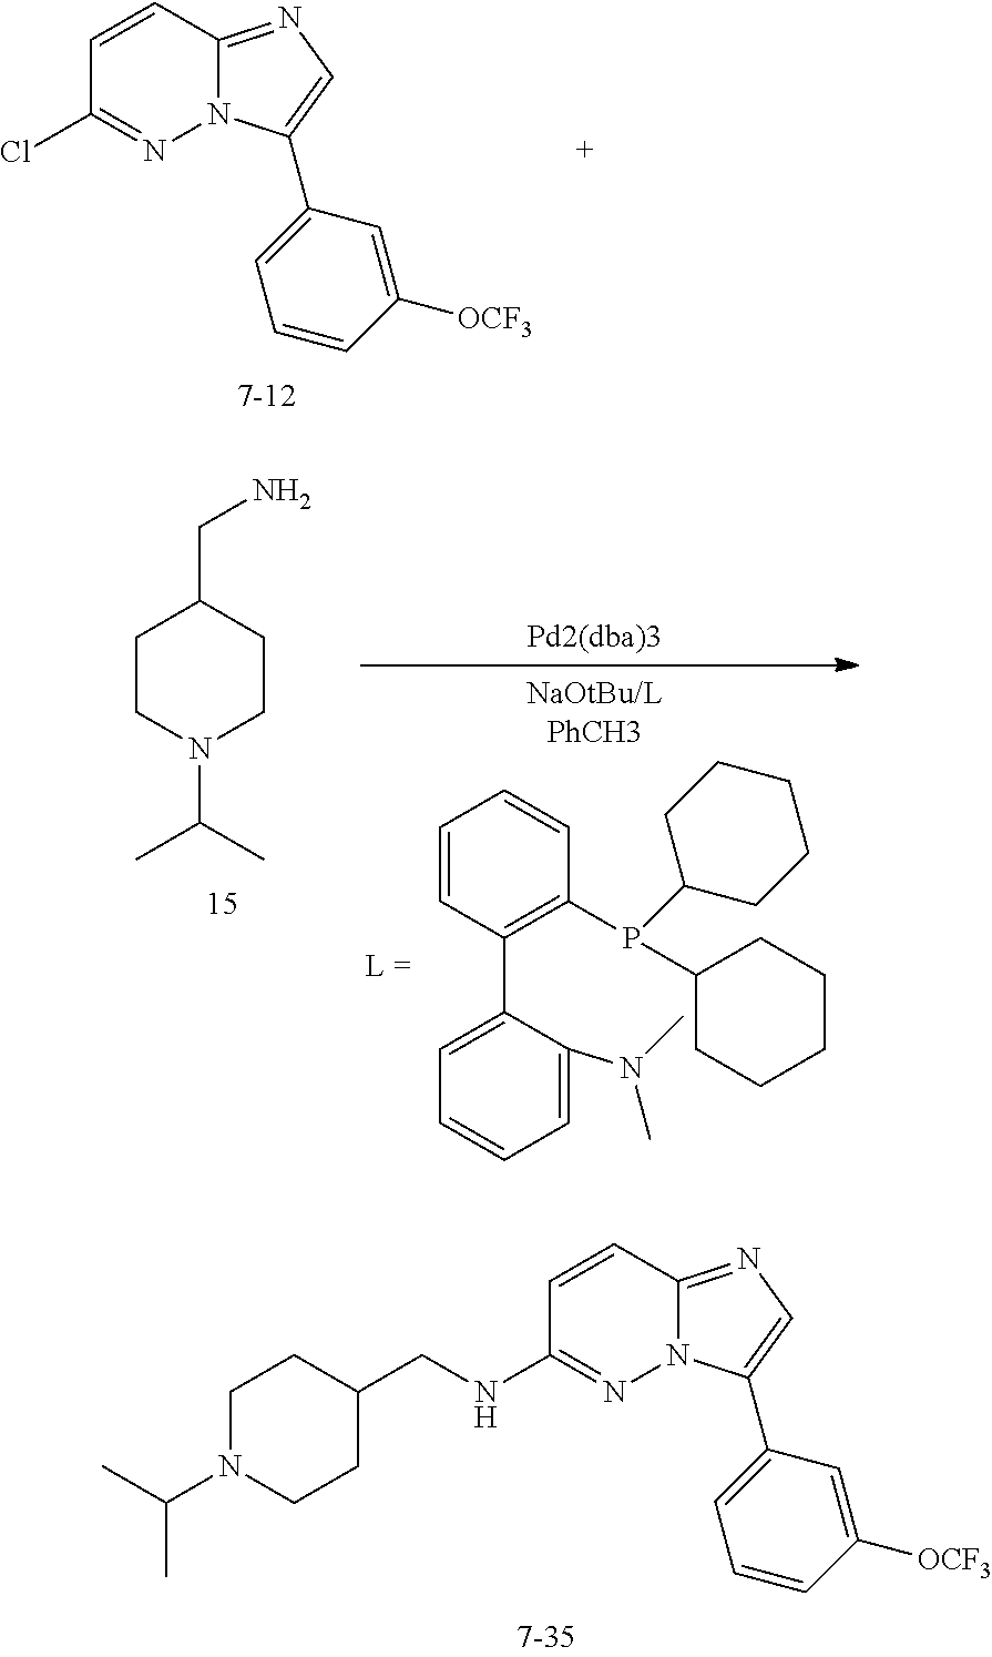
C1=CC2=NC=C(C3=CC=CC([OCF3])=C3)N2N=C1Cl.C1=CC(C2=CC=CC=C2N(C)C)=C(P(C2CCCCC2)C2CCCCC2)C=C1.C1CC(CN)CCN1C(C)C.C1=CC2=NC=C(C3=CC=CC([OCF3])=C3)N2N=C1NCC1CCN(C(C)C)CC1
